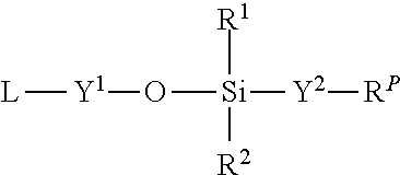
[L][Y1]O[Si]([Y2][RP])([R1])[R2]
